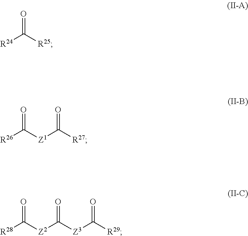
O=C([R25])[R24].O=C([Z1]C([R27])=O)[R26].O=C([Z2]C(=O)[Z3]C(=O)[R29])[R28]
